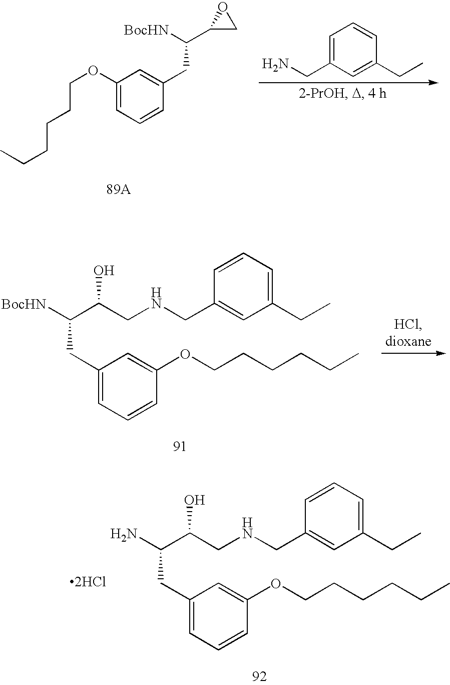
C(C(CNCC1=CC(CC)=CC=C1)O)(CC1=CC=CC(OCCCCCC)=C1)N.[2HCl].C1(OCCCCCC)=CC=CC(CC(C2CO2)[BocHN])=C1.[89A].C1=C(CN)C=C(CC)C=C1.[BocHN]C(C(CNCC1=CC(CC)=CC=C1)O)CC1=CC=CC(OCCCCCC)=C1
